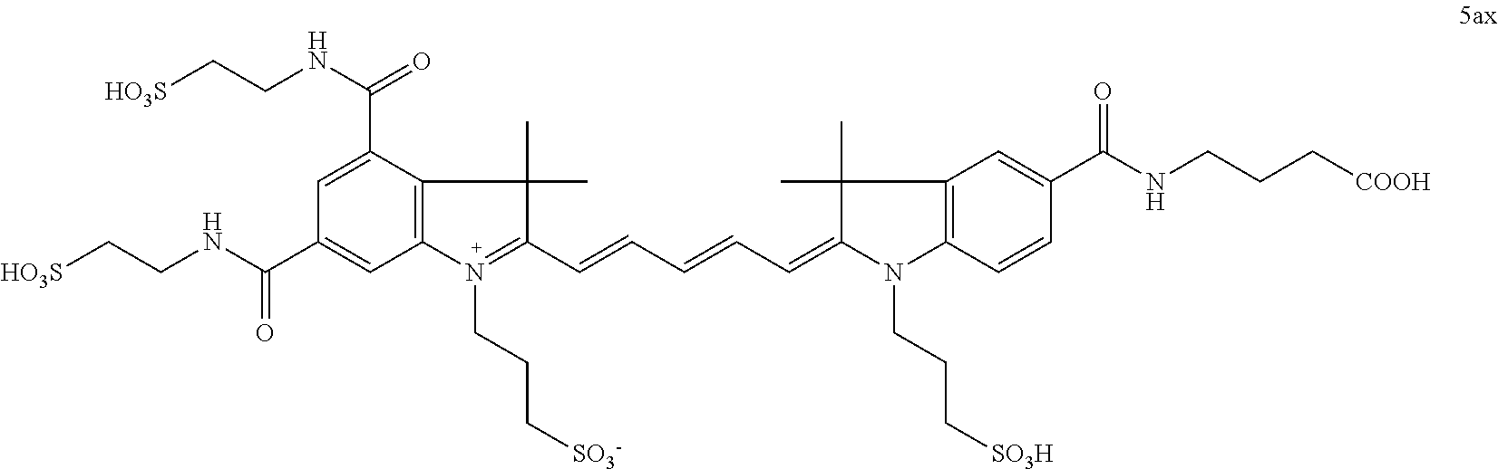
C1=C(C(NCC[HO3S])=O)C2=C(C=C1C(NCC[HO3S])=O)N(CCC[SO3-])=C(C=CC=CC=C1N(CCC[SO3H])C3=C(C=C(C(NCCC[COOH])=O)C=C3)C1(C)C)C2(C)C
